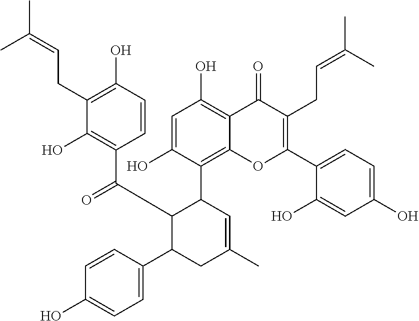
C1=CC(O)=C(CC=C(C)C)C(O)=C1C(=O)C1C(C2=CC=C(O)C=C2)CC(C)=CC1C1=C2C(=C(O)C=C1O)C(=O)C(CC=C(C)C)=C(C1=CC=C(O)C=C1O)O2
